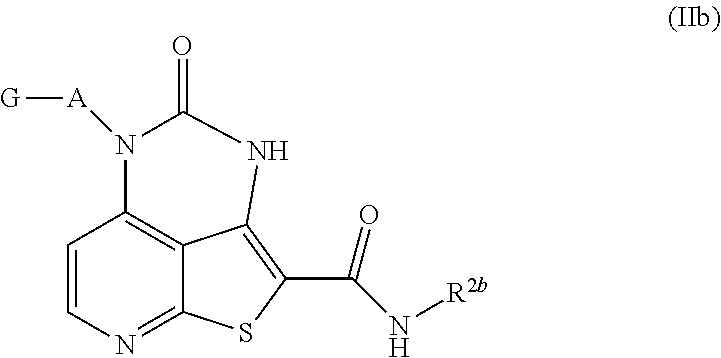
[G][A]N1C2=C3C(=NC=C2)SC(C(=O)N[R2b])=C3NC1=O
